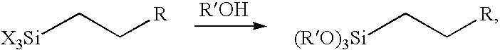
[ROH].C(C[R])[X3Si].[(RO)3Si]CC[R]
